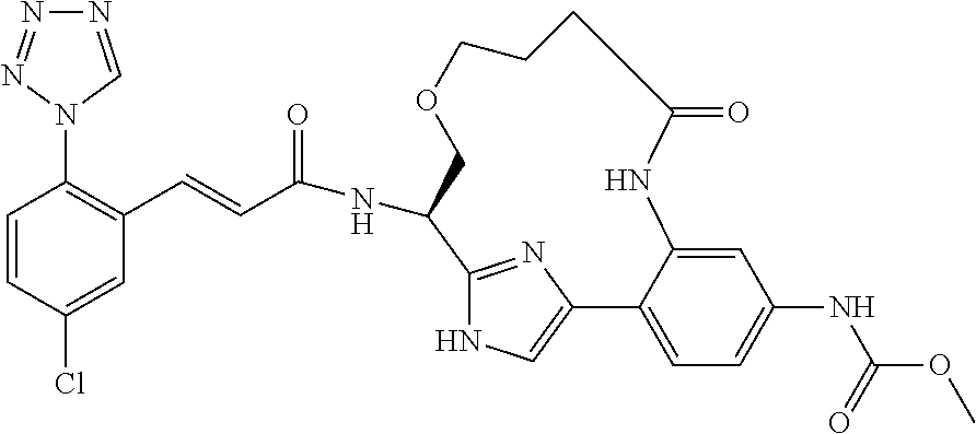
C1=CC(Cl)=CC(C=CC(NC2C3=NC(=CN3)C3=CC=C(NC(OC)=O)C=C3NC(=O)CCCOC2)=O)=C1N1C=NN=N1
